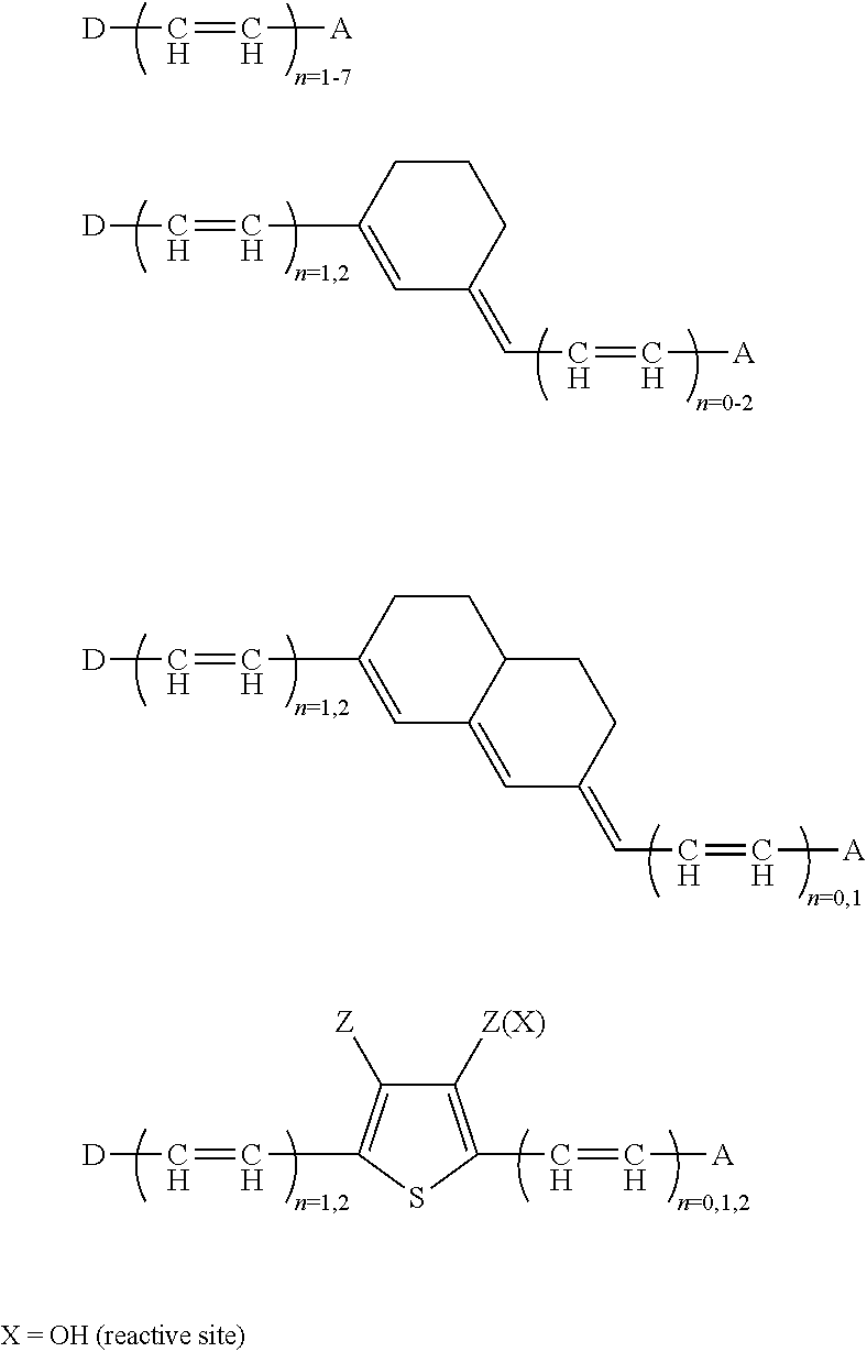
C1=C(C=C[D])CCC2C1=CC(=CC=C[A])CC2.[A]C=C[D].C1=C(C=C[D])CCCC1=CC=C[A].C(=C[D])C1=C([Z])C([Z(X)])=C(C=C[A])S1
